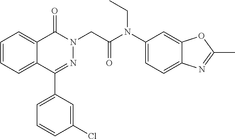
C1=CC=C2C(=C1)C(=O)N(CC(N(C1=CC=C3C(=C1)OC(C)=N3)CC)=O)N=C2C1=CC=CC(Cl)=C1
